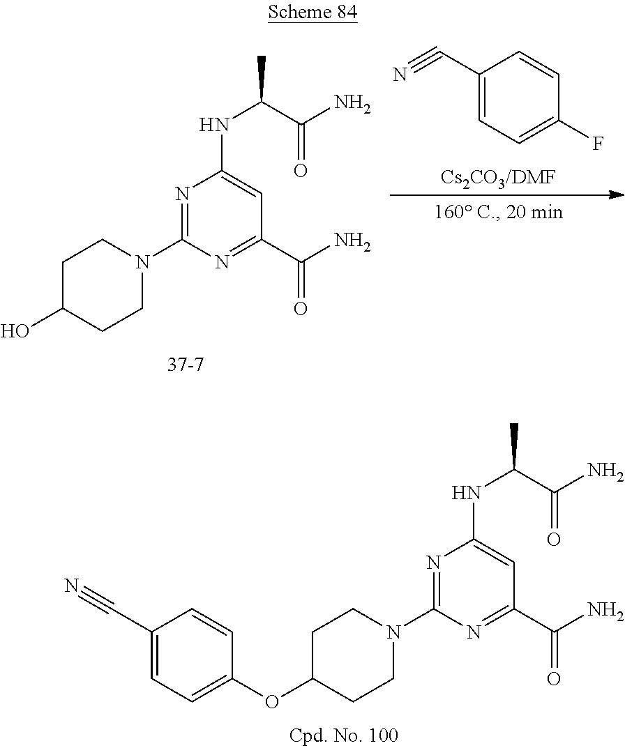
C1(C#N)=CC=C(F)C=C1.N1=C(N2CCC(O)CC2)N=C(C(=O)N)C=C1NC(C(N)=O)C.N1=C(N2CCC(OC3=CC=C(C#N)C=C3)CC2)N=C(C(=O)N)C=C1NC(C(N)=O)C
